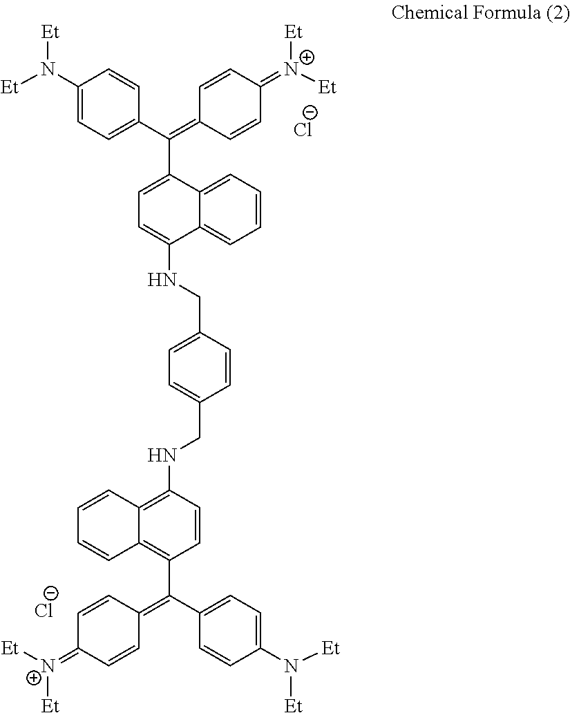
C1(N([Et])[Et])=CC=C(C(=C2C=CC(=[N+]([Et])[Et])C=C2)C2=CC=C(NCC3=CC=C(CNC4=C5C(=C(C(=C6C=CC(=[N+]([Et])[Et])C=C6)C6=CC=C(N([Et])[Et])C=C6)C=C4)C=CC=C5)C=C3)C3=CC=CC=C23)C=C1.[Cl-].[Cl-]
